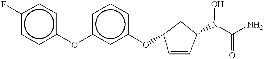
c1(F)ccc(Oc2cc(OC3C=CC(N(C(=O)N)O)C3)ccc2)cc1
